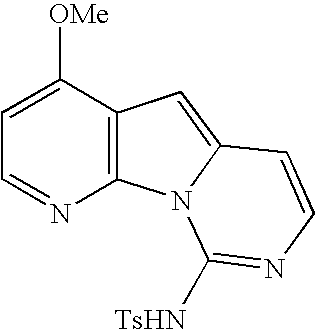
C1=C([OMe])C2=C(N=C1)N1C(=C2)C=CN=C1[TsHN]
